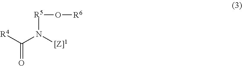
[R4]C(N([R5]O[R6])[[Z]1])=O
